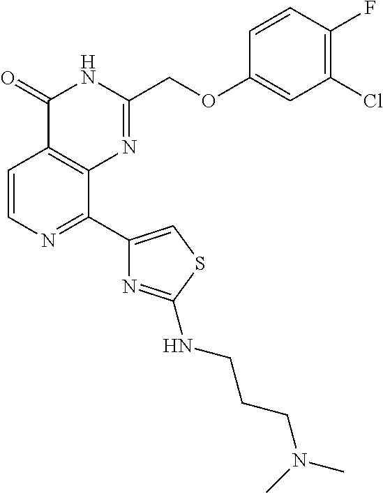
C1=CN=C(C2=CSC(NCCCN(C)C)=N2)C2=C1C(=O)NC(COC1=CC(Cl)=C(F)C=C1)=N2
